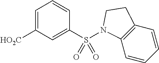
C1=C([HO2C])C=C(S(N2C3=C(CC2)C=CC=C3)(=O)=O)C=C1
